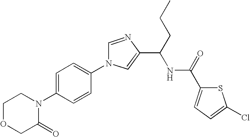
C1OCC(=O)N(C2=CC=C(N3C=NC(C(NC(C4=CC=C(Cl)S4)=O)CCC)=C3)C=C2)C1
